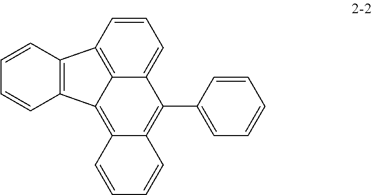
C1=CC2=C3C(=C1)C(C1=CC=CC=C1)=C1C(=C3C3=C2C=CC=C3)C=CC=C1
